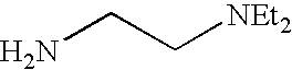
NCC[NEt2]
